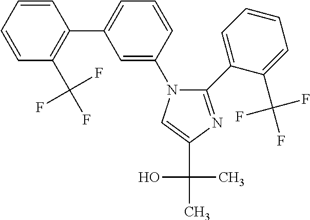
N1(C2=CC(C3=C(C(F)(F)F)C=CC=C3)=CC=C2)C(C2=CC=CC=C2C(F)(F)F)=NC(C(O)(C)C)=C1
